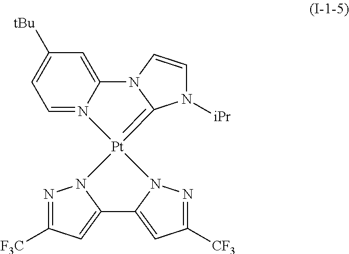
N1=C([F3C])C=C2N1[Pt]1(=C3N([iPr])C=CN3C3=CC([tBu])=CC=N31)N1N=C([CF3])C=C21
